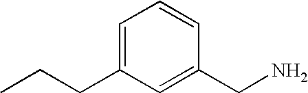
C1=C(CCC)C=C(CN)C=C1
